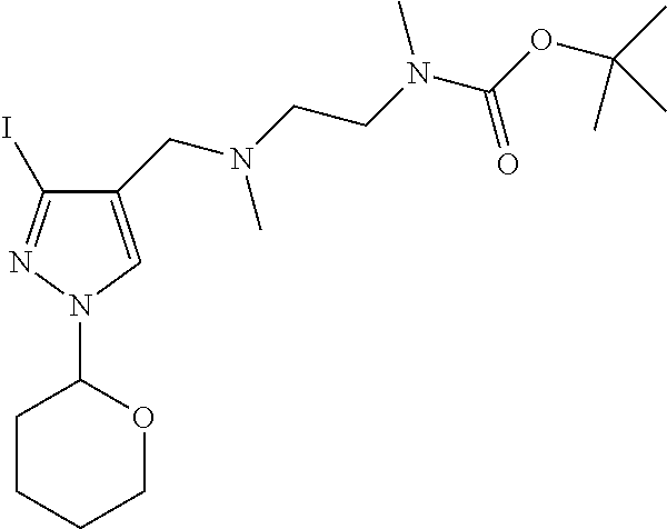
C1(CN(C)CCN(C(=O)OC(C)(C)C)C)=CN(C2CCCCO2)N=C1I
